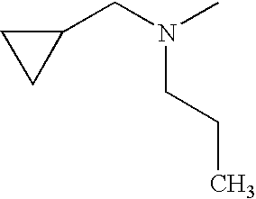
C1(CN(C)CCC)CC1
